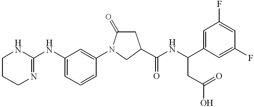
C1(NC2=CC=CC(N3C(=O)CC(C(NC(CC(=O)O)C4=CC(F)=CC(F)=C4)=O)C3)=C2)=NCCCN1
